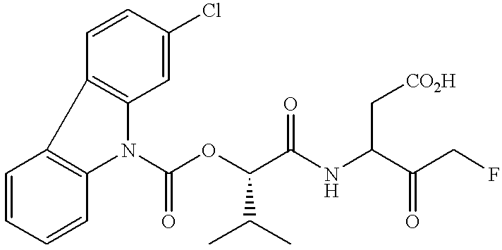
C1=CC(Cl)=CC2=C1C1=C(N2C(OC(C(NC(C(CF)=O)C[CO2H])=O)C(C)C)=O)C=CC=C1
